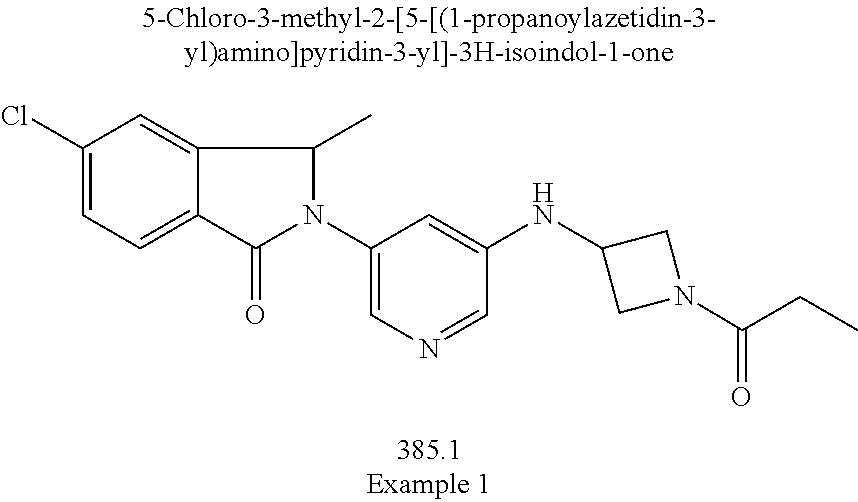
C1(Cl)=CC=C2C(=C1)C(C)N(C1=CN=CC(NC3CN(C(CC)=O)C3)=C1)C2=O
